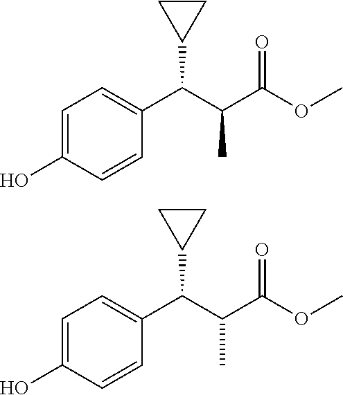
C1=C(O)C=CC(C(C2CC2)C(C)C(=O)OC)=C1.C1=C(O)C=CC(C(C2CC2)C(C)C(=O)OC)=C1
